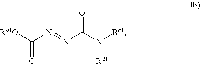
[Rc1]N(C(N=NC([Ra1O])=O)=O)[Rd1]
